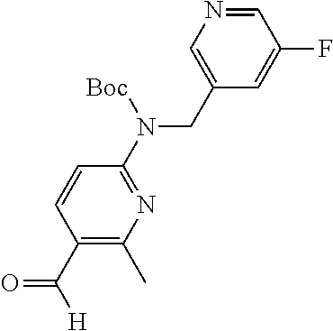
C1(CN(C2=NC(C)=C(C([H])=O)C=C2)[Boc])=CN=CC(F)=C1
